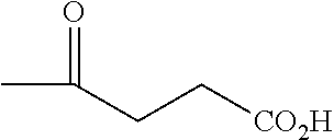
C(CC[CO2H])(C)=O
